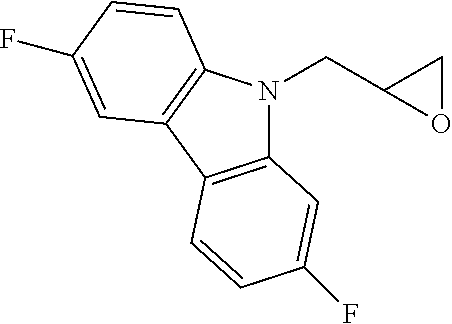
C12=C(C3=C(N1CC1OC1)C=CC(F)=C3)C=CC(F)=C2
